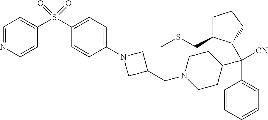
C1=CC=CC=C1C(C1C(CSC)CCC1)(C1CCN(CC2CN(C3=CC=C(S(=O)(=O)C4=CC=NC=C4)C=C3)C2)CC1)[CN]
